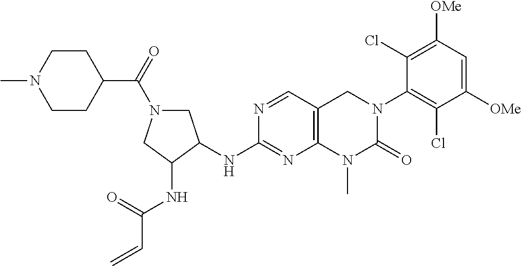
N(C1=NC2=C(C=N1)CN(C1=C(Cl)C([OMe])=CC([OMe])=C1Cl)C(=O)N2C)C1C(NC(C=C)=O)CN(C(=O)C2CCN(C)CC2)C1
